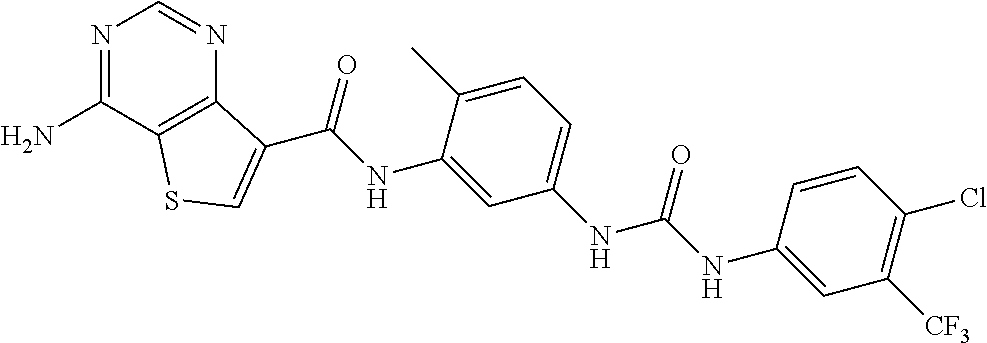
C1=NC2=C(C(N)=N1)SC=C2C(NC1=CC(NC(NC2=CC([CF3])=C(Cl)C=C2)=O)=CC=C1C)=O
